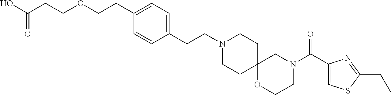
N1(CCC2=CC=C(CCOCCC(O)=O)C=C2)CCC2(CC1)OCCN(C(C1=CSC(CC)=N1)=O)C2
